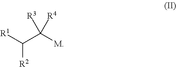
C([R2])([R1])C([M])([R4])[R3]
